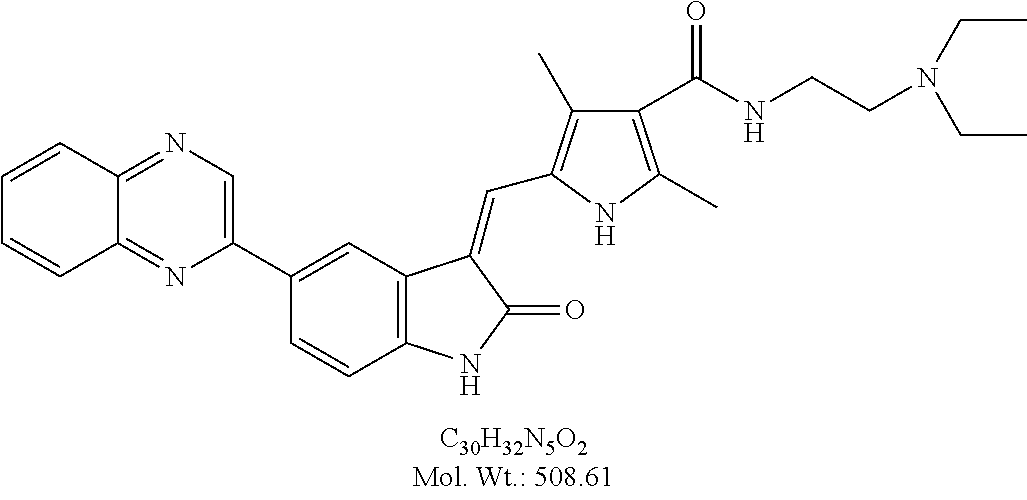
C1(C2=CC3=C(C=C2)NC(=O)C3=CC2=C(C)C(C(NCCN(CC)CC)=O)=C(C)N2)=CN=C2C(=N1)C=CC=C2
